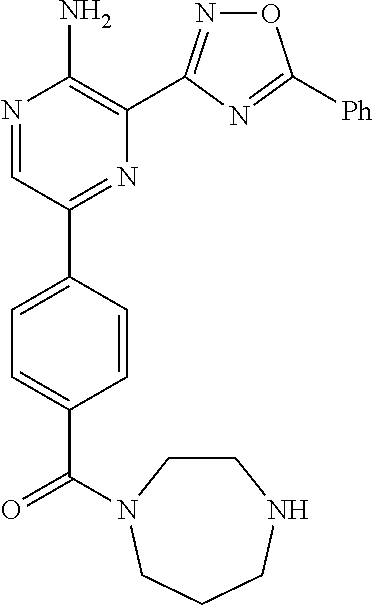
O1N=C(C2=C(N)N=CC(C3=CC=C(C(=O)N4CCNCCC4)C=C3)=N2)N=C1[Ph]
